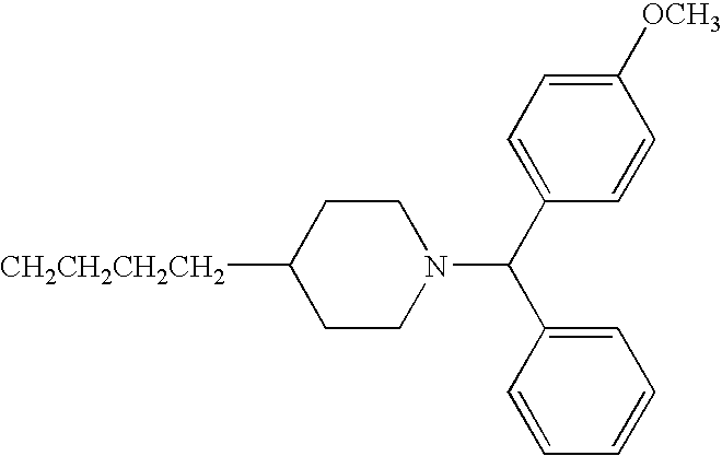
[CH2CH2CH2CH2]C1CCN(C(C2=CC=C([OCH3])C=C2)C2=CC=CC=C2)CC1
